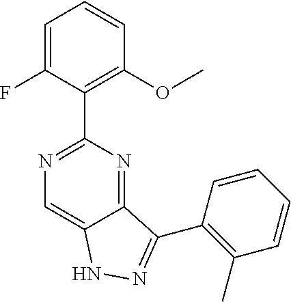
C1=C(F)C(C2=NC=C3C(=N2)C(C2=C(C)C=CC=C2)=NN3)=C(OC)C=C1
